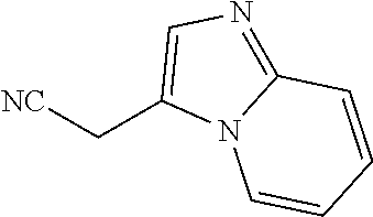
C1=CN2C(=NC=C2C[NC])C=C1
